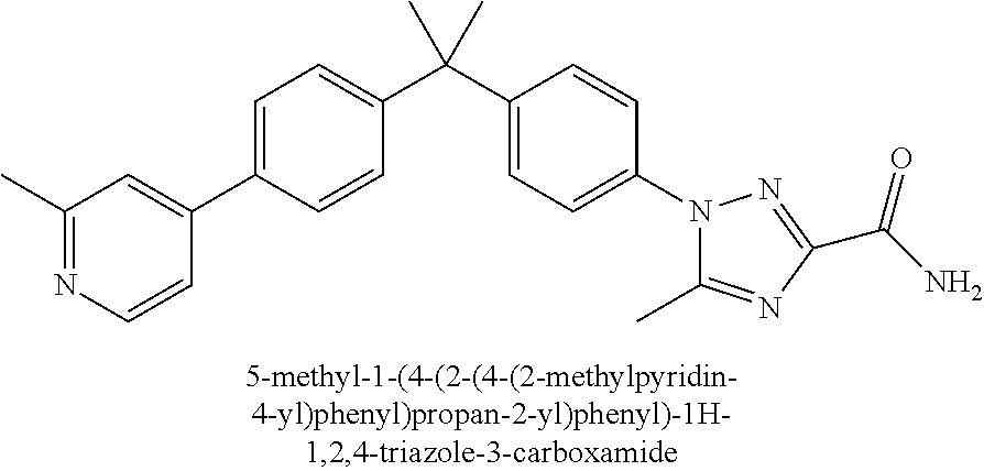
C1=C(C2=CC(C)=NC=C2)C=CC(C(C2=CC=C(N3C(C)=NC(C(=O)N)=N3)C=C2)(C)C)=C1
